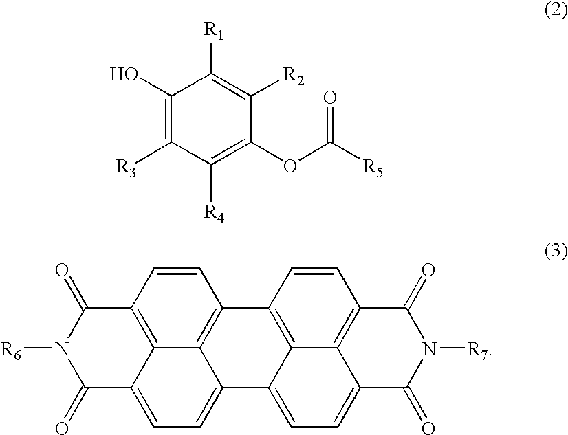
C1(O)=C([R3])C([R4])=C(OC([R5])=O)C([R2])=C1[R1].C1=CC2=C3C4=C1C1=C5C(=CC=C6C5=C(C=C1)C(=O)N([R7])C6=O)C4=CC=C3C(=O)N([R6])C2=O
